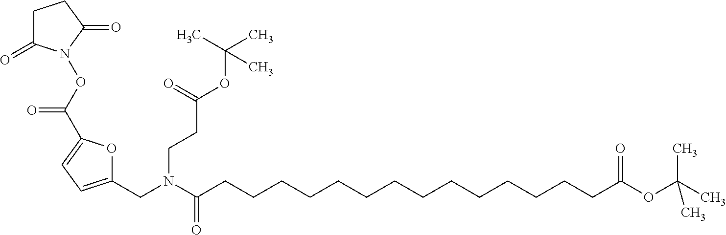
C1(CN(C(CCCCCCCCCCCCCCC(OC(C)(C)C)=O)=O)CCC(OC(C)(C)C)=O)=CC=C(C(ON2C(=O)CCC2=O)=O)O1
